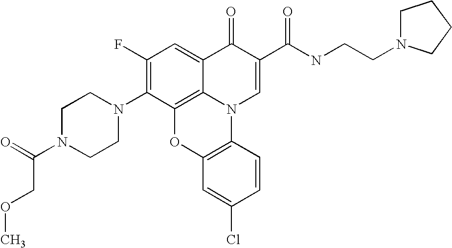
C1(F)=C(N2CCN(C(=O)COC)CC2)C2=C3C(=C1)C(=O)C(C(NCCN1CCCC1)=O)=CN3C1=C(O2)C=C(Cl)C=C1
